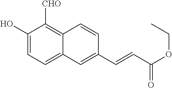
C1(O)=CC=C2C(=C1[CHO])C=CC(C=CC(OCC)=O)=C2
